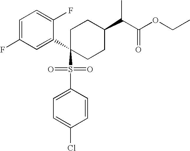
C1=C(F)C=C(C2(S(C3=CC=C(Cl)C=C3)(=O)=O)CCC(C(C(OCC)=O)C)CC2)C(F)=C1
